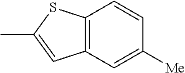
C12=C(C=C([Me])C=C1)C=C(C)S2
